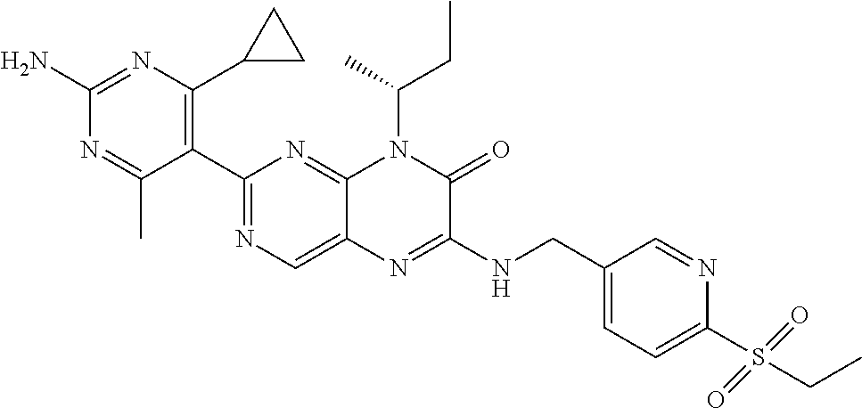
C1(C2=NC=C3C(=N2)N(C(CC)C)C(=O)C(NCC2=CC=C(S(CC)(=O)=O)N=C2)=N3)=C(C2CC2)N=C(N)N=C1C
